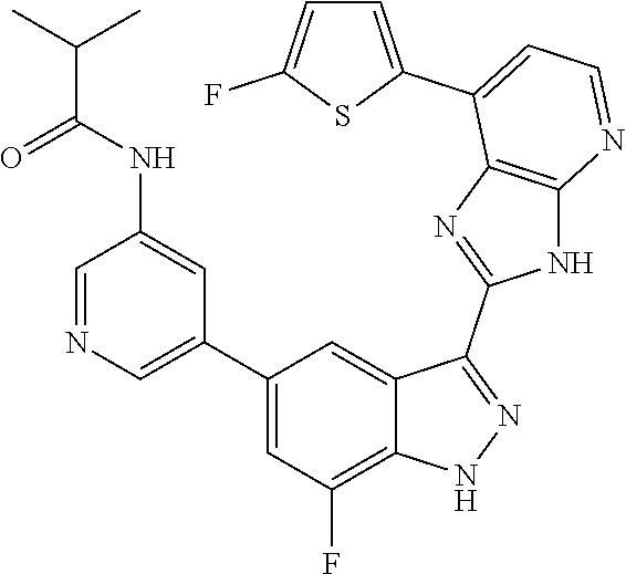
C1=NC=C(C2=CC(F)=C3C(=C2)C(C2=NC4=C(N2)N=CC=C4C2=CC=C(F)S2)=NN3)C=C1NC(C(C)C)=O
